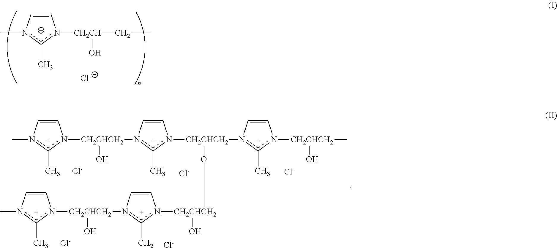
[Cl-].[Cl-].[Cl-].C1=Cn(C)c(C)n1[CH2CHCH2](O)n1c(C)n([CH2CHCH2](O[CH2CHCH2](O)n2c(C)n([CH2CHCH2](n3c(C)n(C)C=C3)O)C=C2)n2c(C)n([CH2CHCH2](O)C)C=C2)C=C1.[Cl-].[Cl-].C1=Cn(C)c(C)n1[CH2CH](CC)O.[Cl-]
